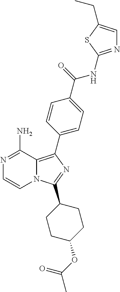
N1=C(N)C2=C(C3=CC=C(C(=O)NC4=NC=C(CC)S4)C=C3)N=C(C3CCC(OC(=O)C)CC3)N2C=C1
